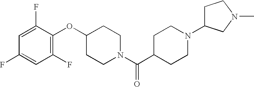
C1(OC2=C(F)C=C(F)C=C2F)CCN(C(C2CCN(C3CCN(C)C3)CC2)=O)CC1
